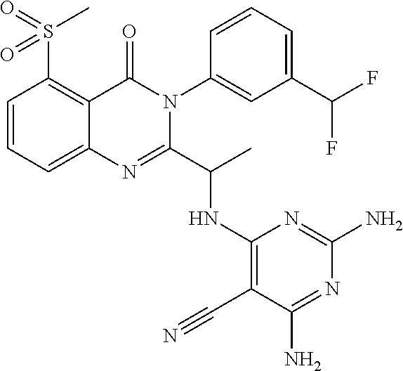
C1=CC=C2C(=C1S(=O)(C)=O)C(=O)N(C1=CC(C(F)F)=CC=C1)C(C(C)NC1=C(C#N)C(N)=NC(N)=N1)=N2
